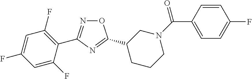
O1N=C(C2=C(F)C=C(F)C=C2F)N=C1C1CCCN(C(=O)C2=CC=C(F)C=C2)C1
